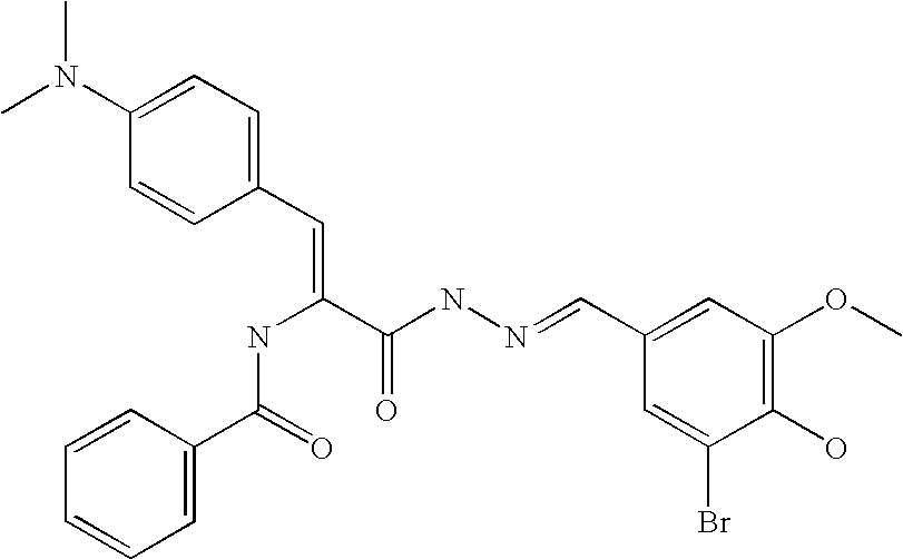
C1(C=C(C(NN=CC2=CC(OC)=C(O)C(Br)=C2)=O)NC(C2=CC=CC=C2)=O)=CC=C(N(C)C)C=C1
